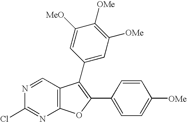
C12=C(C=NC(Cl)=N1)C(C1=CC([OMe])=C([OMe])C([MeO])=C1)=C(C1=CC=C([OMe])C=C1)O2
